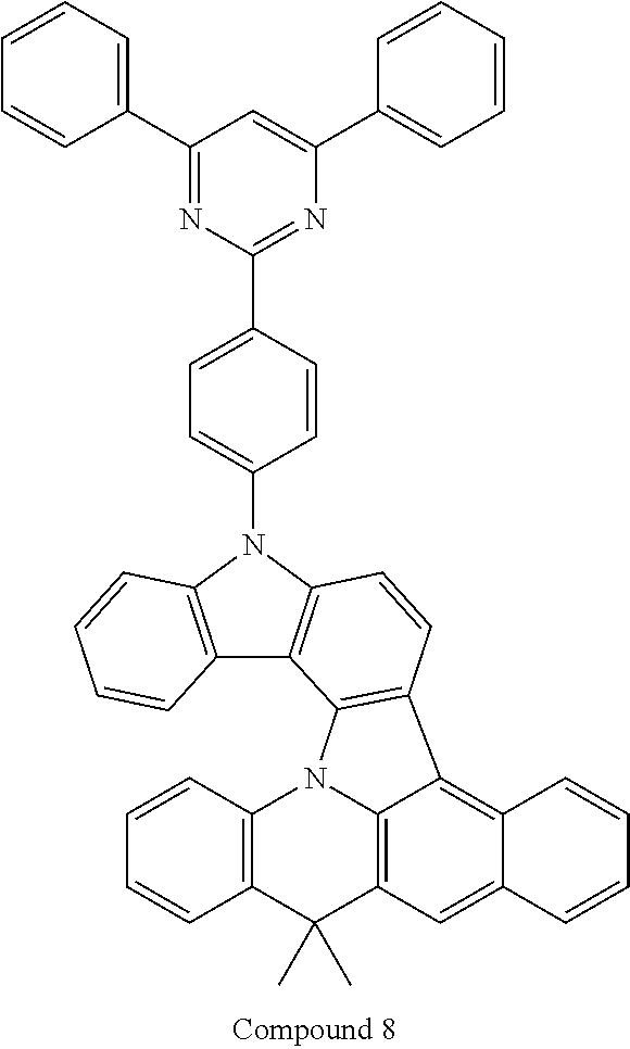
C12=C(N(C3=CC=C(C4=NC(C5=CC=CC=C5)=CC(C5=CC=CC=C5)=N4)C=C3)C3=C1C1=C(C=C3)C3=C4C(=CC5=C3N1C1=C(C5(C)C)C=CC=C1)C=CC=C4)C=CC=C2
